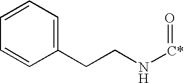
C1=CC=C(CCN[C*]=O)C=C1
